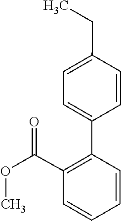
COC(C1=C(C2=CC=C(CC)C=C2)C=CC=C1)=O
